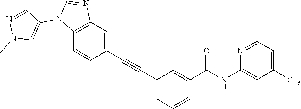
C1([CF3])=CC=NC(NC(C2=CC(C#CC3=CC4=C(C=C3)N(C3=CN(C)N=C3)C=N4)=CC=C2)=O)=C1
